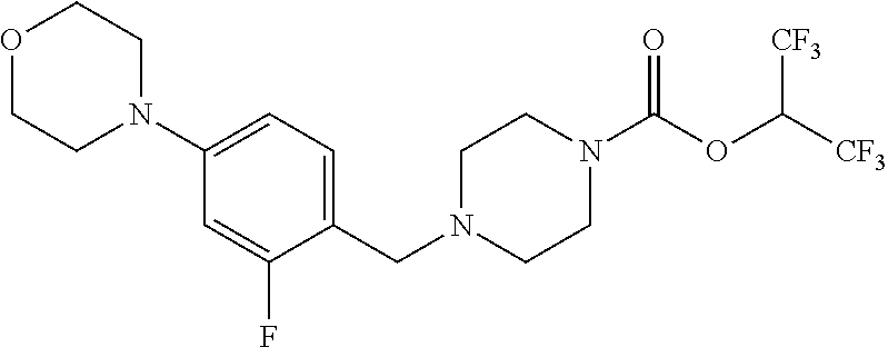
O1CCN(C2=CC=C(CN3CCN(C(OC([CF3])[CF3])=O)CC3)C(F)=C2)CC1
